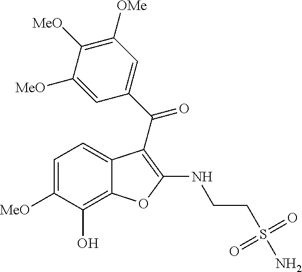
C1=C([MeO])C(O)=C2C(=C1)C(C(C1=CC([OMe])=C([MeO])C([MeO])=C1)=O)=C(NCCS(=O)(=O)N)O2
